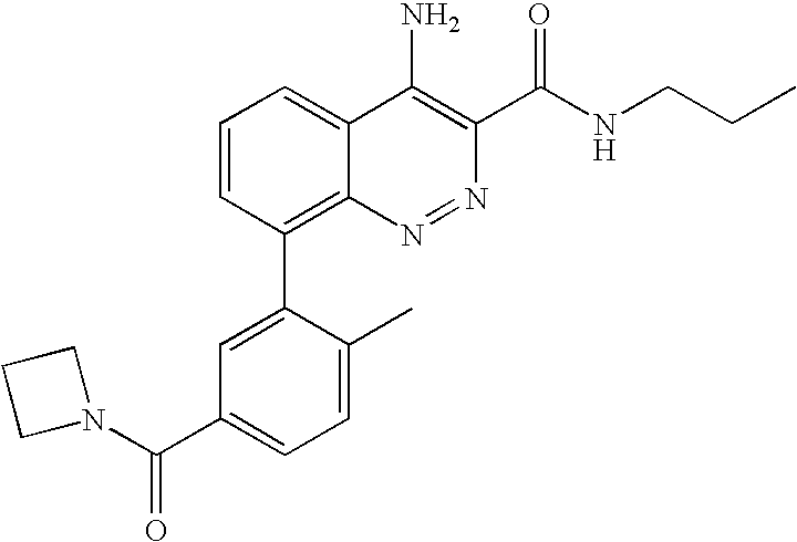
C1=CC(C2=CC(C(N3CCC3)=O)=CC=C2C)=C2C(=C1)C(N)=C(C(NCCC)=O)N=N2
